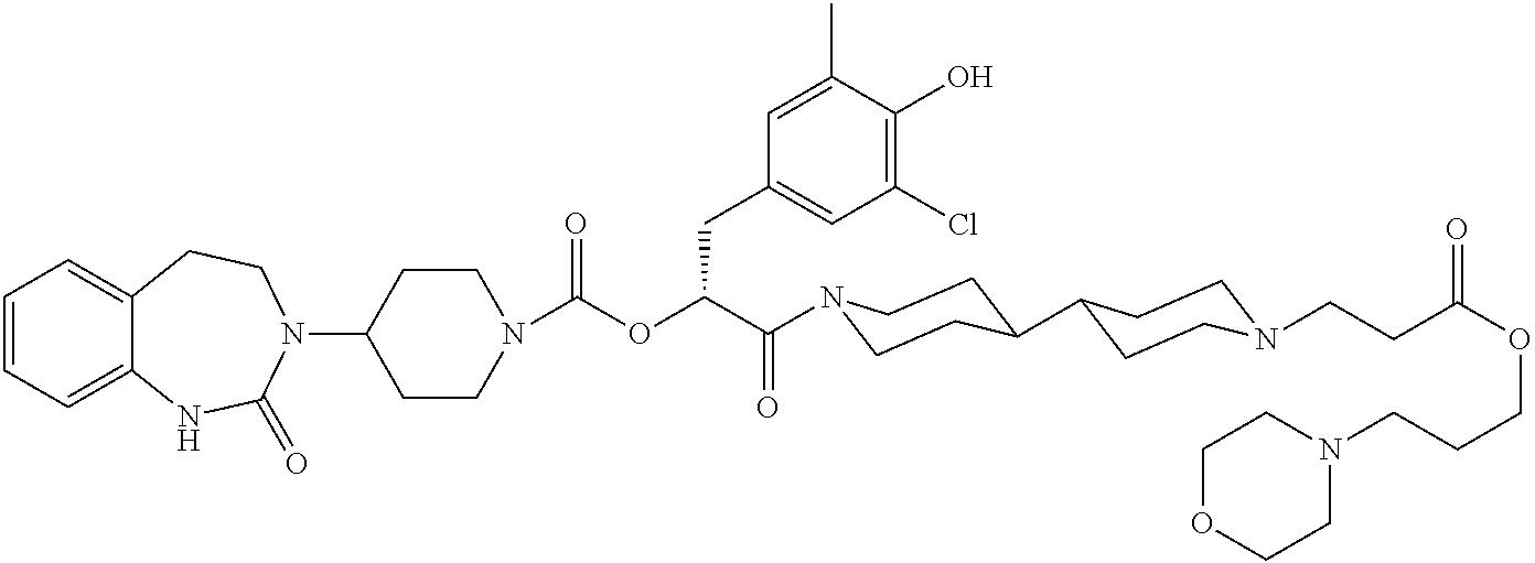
C1=CC=C2C(=C1)CCN(C1CCN(C(=O)OC(C(=O)N3CCC(C4CCN(CCC(OCCCN5CCOCC5)=O)CC4)CC3)CC3=CC(Cl)=C(O)C(C)=C3)CC1)C(=O)N2
